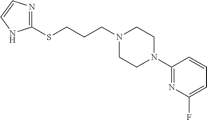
C(N1CCN(C2=NC(F)=CC=C2)CC1)CCSC1=NC=CN1
